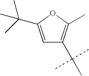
C1=C(C(C)(C)C)OC(C)=C1C(C)(C)C
